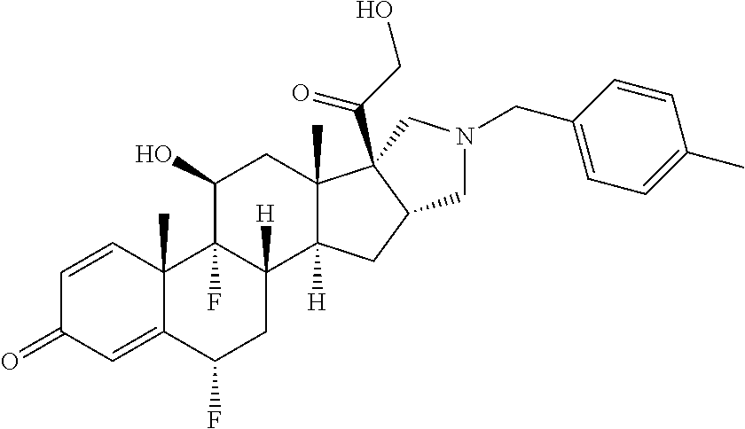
C1=CC2(C)C(=CC1=O)C(F)CC1([H])C2(F)C(O)CC2(C)C1([H])CC1C2(C(CO)=O)CN(CC2=CC=C(C)C=C2)C1
